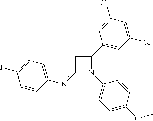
C1(=NC2=CC=C(I)C=C2)N(C2=CC=C(OC)C=C2)C(C2=CC(Cl)=CC(Cl)=C2)C1
